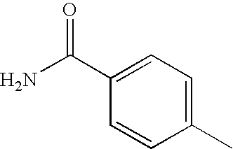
NC(C1=CC=C(C)C=C1)=O
